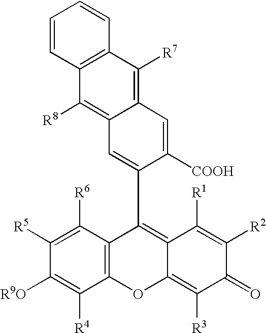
C1([R5])=C([R6])C2=C(C([R4])=C1[R9O])OC1=C([R3])C(=O)C([R2])=C([R1])C1=C2C1=CC2=C([R8])C3=C(C=CC=C3)C([R7])=C2C=C1[COOH]
